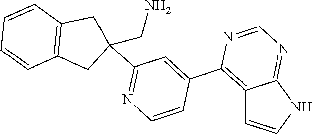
N1C2=NC=NC(C3=CC(C4(CN)CC5=C(C4)C=CC=C5)=NC=C3)=C2C=C1
